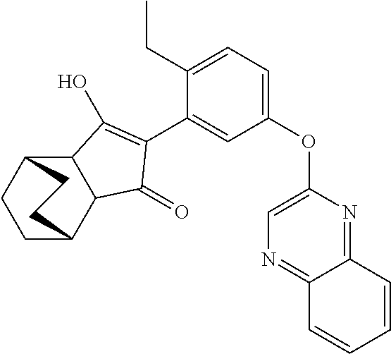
C12C(C3CCC1CC3)C(=O)C(C1=CC(OC3=CN=C4C(=N3)C=CC=C4)=CC=C1CC)=C2O
